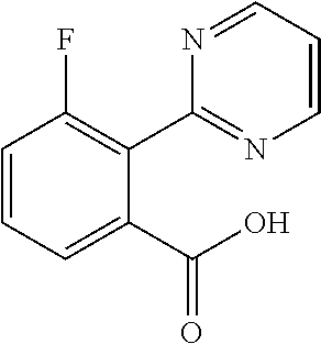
C1(C2=C(F)C=CC=C2C(O)=O)=NC=CC=N1
